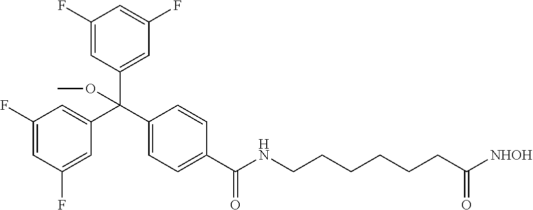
C1(C(C2=CC(F)=CC(F)=C2)(C2=CC(F)=CC(F)=C2)OC)=CC=C(C(=O)NCCCCCCC([NHOH])=O)C=C1
